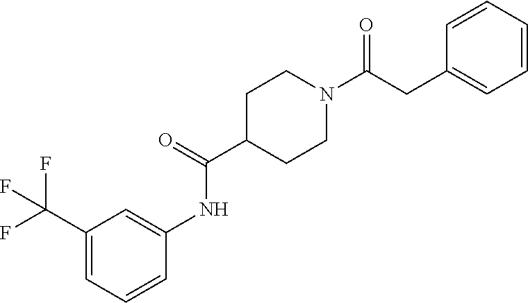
C(C1=CC=CC=C1)C(N1CCC(C(=O)NC2=CC(C(F)(F)F)=CC=C2)CC1)=O
